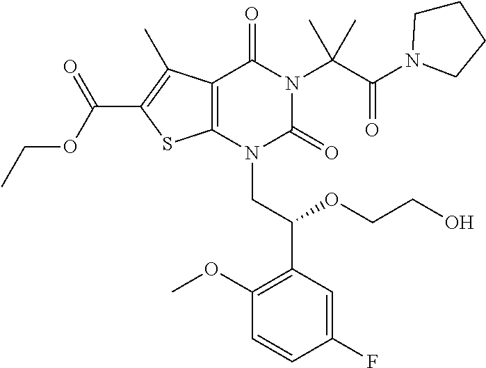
C1(F)=CC(C(OCCO)CN2C(=O)N(C(C(=O)N3CCCC3)(C)C)C(=O)C3=C2SC(C(OCC)=O)=C3C)=C(OC)C=C1
